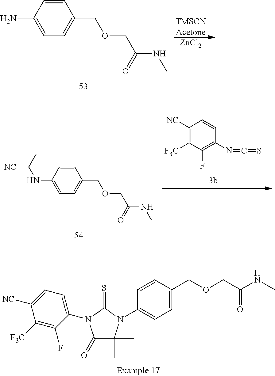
C1(=O)C(C)(C)N(C2=CC=C(COCC(NC)=O)C=C2)C(=S)N1C1=CC=C([NC])C([F3C])=C1F.C1([NC])=C([F3C])C(F)=C(N=C=S)C=C1.C1=CC(NC([NC])(C)C)=CC=C1COCC(NC)=O.C1=CC(N)=CC=C1COCC(NC)=O.[ZnCl2].[TMSCNAcetone]
